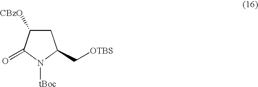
C1C([CBzO])C(=O)N([tBoc])C1C[OTBS]
